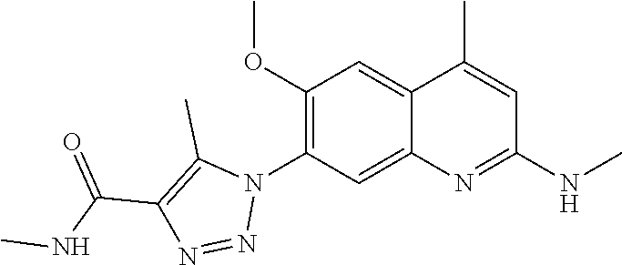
C12=CC(OC)=C(N3C(C)=C(C(NC)=O)N=N3)C=C1N=C(NC)C=C2C
